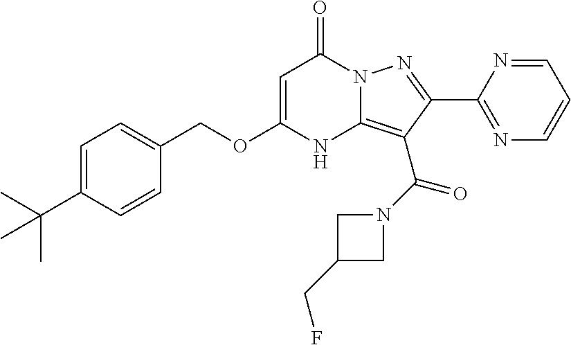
O(CC1=CC=C(C(C)(C)C)C=C1)C1=CC(=O)N2C(=C(C(N3CC(CF)C3)=O)C(C3=NC=CC=N3)=N2)N1
